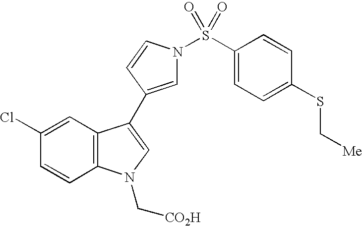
C1(Cl)=CC2=C(C=C1)N(C[CO2H])C=C2C1=CN(S(C2=CC=C(SC[Me])C=C2)(=O)=O)C=C1
